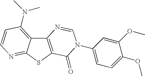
C12=C(SC3=NC=CC(N(C)C)=C13)C(=O)N(C1=CC=C(OC)C(OC)=C1)C=N2
